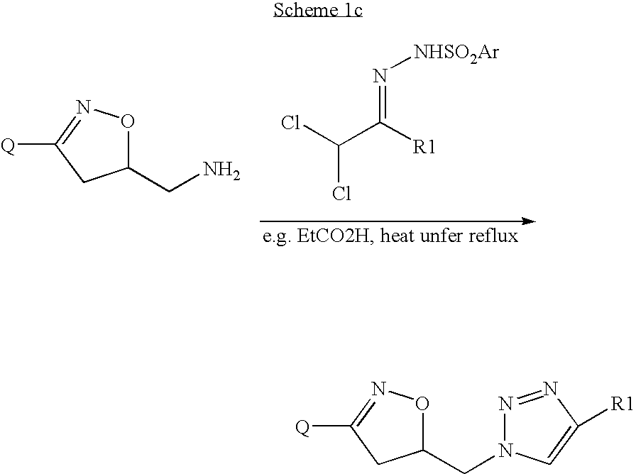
C(Cl)(C([R1])=N[NHSO2Ar])Cl.C1(CN)ON=C([Q])C1.C1(CN2N=NC([R1])=C2)ON=C([Q])C1
